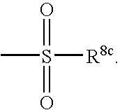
CS([R8c])(=O)=O
